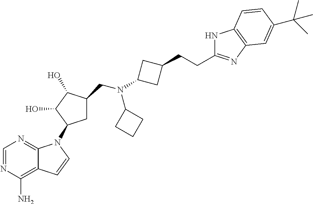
N1=C2C(=C(N)N=C1)C=CN2C1CC(CN(C2CCC2)C2CC(CCC3=NC4=C(N3)C=CC(C(C)(C)C)=C4)C2)C(O)C1O
